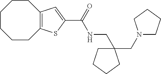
C1CCCC2=C(CC1)C=C(C(NCC1(CN3CCCC3)CCCC1)=O)S2
